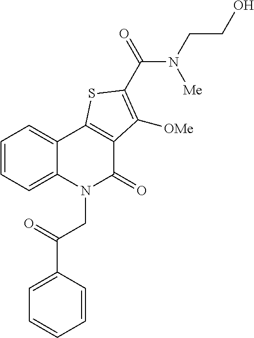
C1=CC=C2C(=C1)C1=C(C(=O)N2CC(C2=CC=CC=C2)=O)C([OMe])=C(C(=O)N(CCO)[Me])S1
